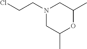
N1(CCCl)CC(C)OC(C)C1
